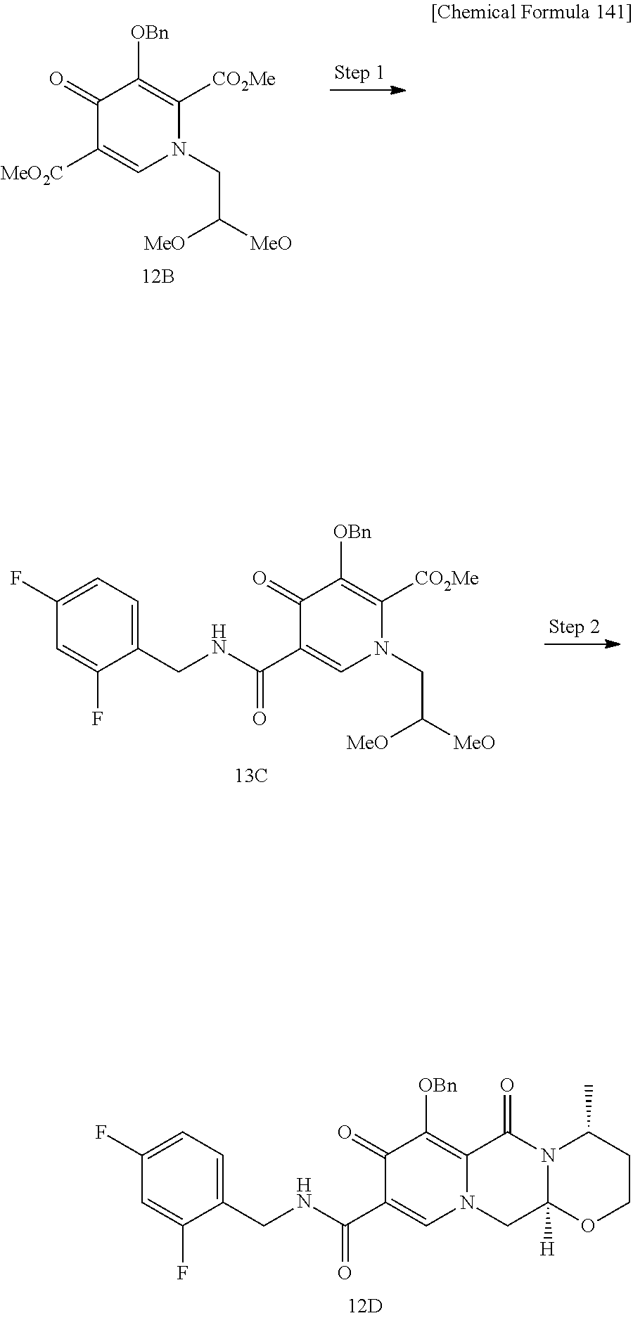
C1(=O)C(C(NCC2=CC=C(F)C=C2F)=O)=CN2C(=C1[OBn])C(=O)N1C([H])(C2)OCCC1C.C1(=O)C([MeO2C])=CN(CC([MeO])[MeO])C([CO2Me])=C1[OBn].C1(=O)C(C(NCC2=CC=C(F)C=C2F)=O)=CN(CC([MeO])[MeO])C([CO2Me])=C1[OBn]
